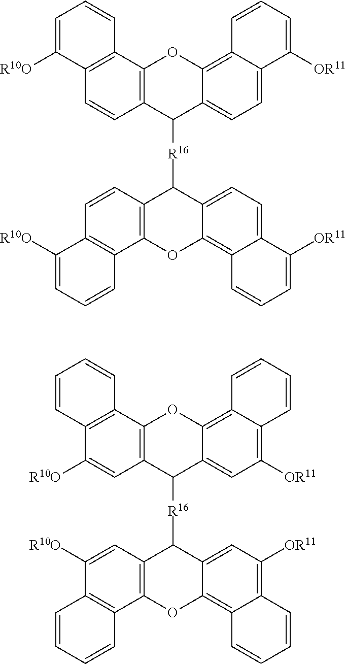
C12=C(C3=C(C=C1)C([R16]C1C4=C(C5=C(C=C4)C([R10O])=CC=C5)OC4=C5C(=CC=C41)C([OR11])=CC=C5)C1=CC=C4C(=C1O3)C=CC=C4[OR11])C=CC=C2[R10O].C12=C(C3=C(C=C1[R10O])C([R16]C1C4=C(C5=C(C([R10O])=C4)C=CC=C5)OC4=C5C(=C([OR11])C=C41)C=CC=C5)C1=CC([OR11])=C4C(=C1O3)C=CC=C4)C=CC=C2
